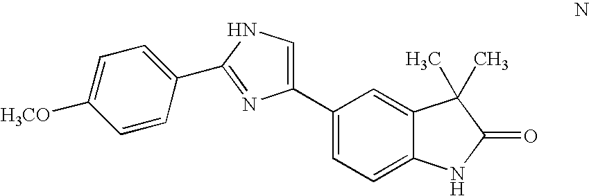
C1(C2=CC=C3C(=C2)C(C)(C)C(=O)N3)=CNC(C2=CC=C([H3CO])C=C2)=N1
